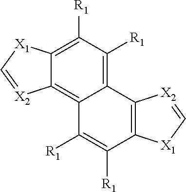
C1([R1])=C2C(=C3C(=C1[R1])C1=C(C([R1])=C3[R1])[X1]C=[X2]1)[X2]=C[X1]2
